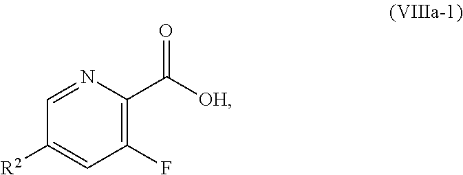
C1=C([R2])C=NC(C(=O)[OH])=C1F
